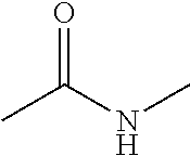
CC(NC)=O
